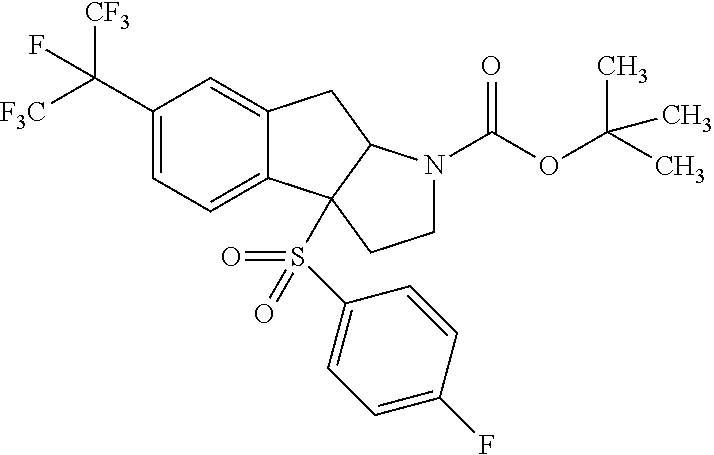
C1(C([F3C])([CF3])F)=CC=C2C(=C1)CC1C2(S(=O)(=O)C2=CC=C(F)C=C2)CCN1C(OC(C)(C)C)=O
